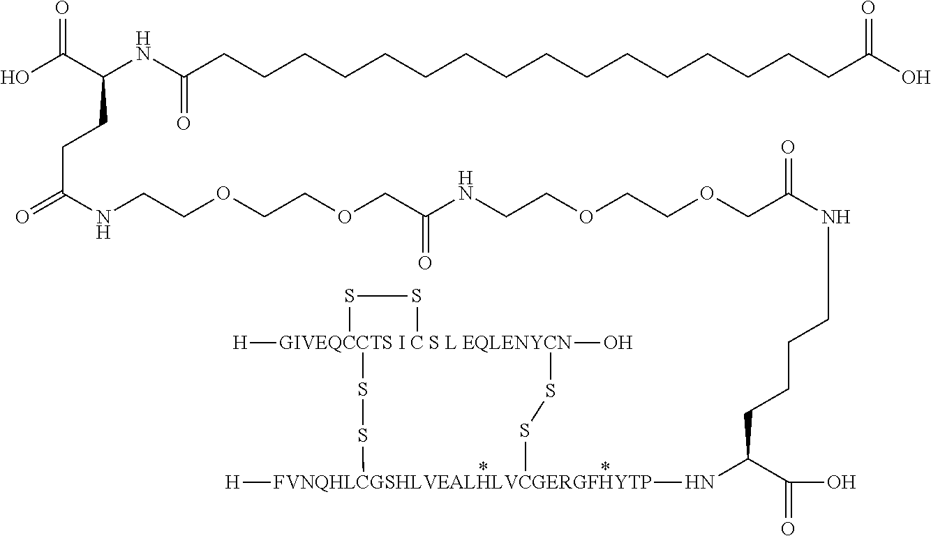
[GIVEQCCTS I C S L EQLENYCN]12([H])(O)(SS[FVNQHLCGSHLVEALHLVCGERGFHYTP]([H])(NC(C(O)=O)CCCCNC(COCCOCCNC(COCCOCCNC(=O)CCC(C(O)=O)NC(CCCCCCCCCCCCCCCCC(O)=O)=O)=O)=O)SS1)SS2
